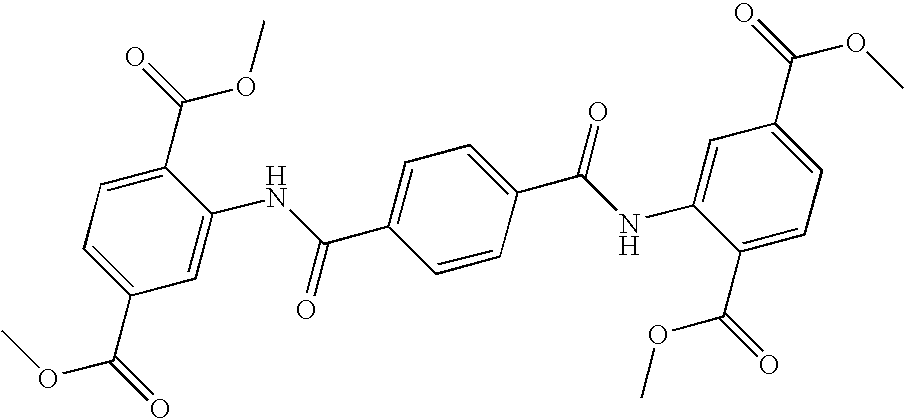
C1(C(OC)=O)=CC=C(C(=O)OC)C(NC(C2=CC=C(C(NC3=CC(C(=O)OC)=CC=C3C(OC)=O)=O)C=C2)=O)=C1
